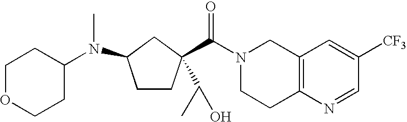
N1(C(=O)C2(C(O)C)CCC(N(C3CCOCC3)C)C2)CCC2=C(C1)C=C([CF3])C=N2
